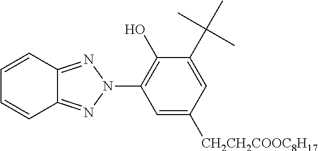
C1=CC2=NN(C3=C(O)C(C(C)(C)C)=CC([CH2CH2COOC8H17])=C3)N=C2C=C1
